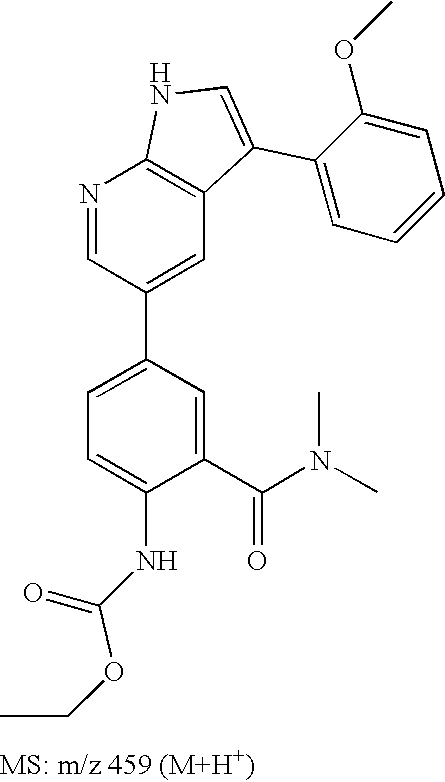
N1=CC(C2=CC=C(NC(OCC)=O)C(C(N(C)C)=O)=C2)=CC2=C1NC=C2C1=CC=CC=C1OC
